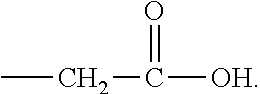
CCC([OH])=O
